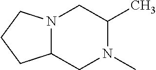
N12C(CN(C)C(C)C1)CCC2
